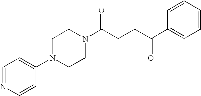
C(CCC(=O)C1=CC=CC=C1)(=O)N1CCN(C2=CC=NC=C2)CC1
